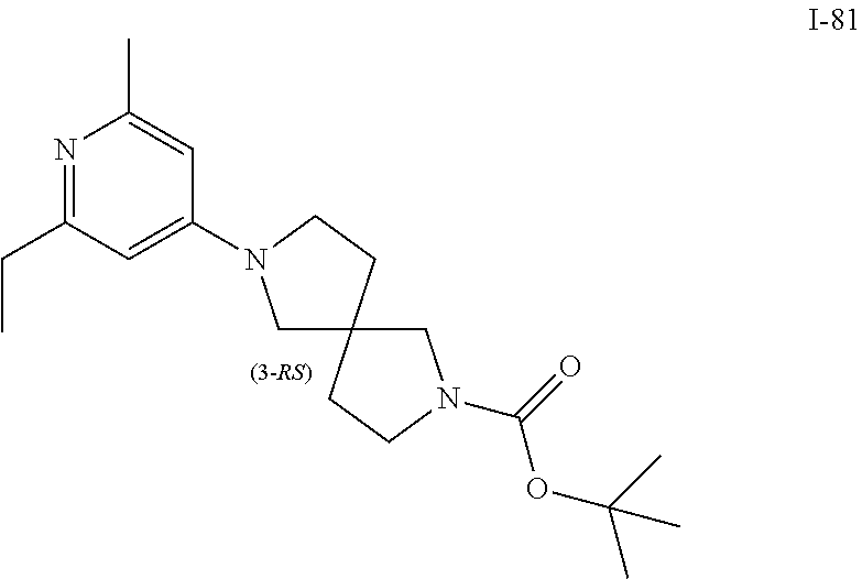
C1N(C2=CC(CC)=NC(C)=C2)CCC12CN(C(OC(C)(C)C)=O)CC2
